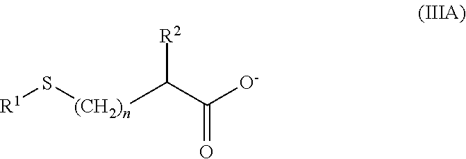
C(=O)(C([R2])[(CH2)n]S[R1])[O-]
